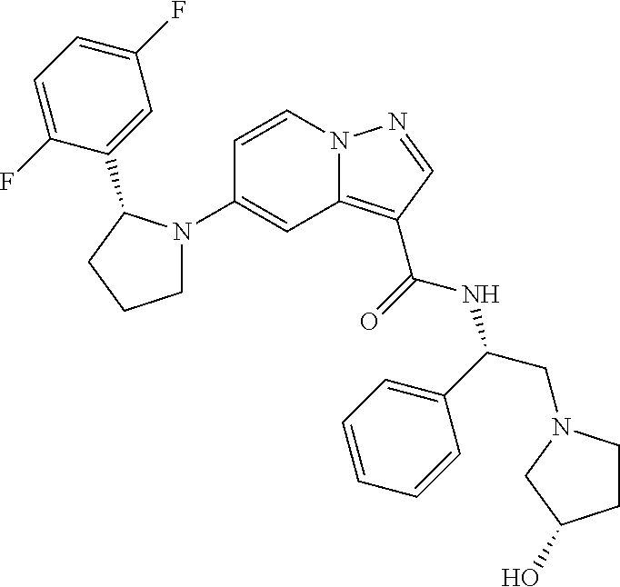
C1(N2CCCC2C2=CC(F)=CC=C2F)=CC2=C(C(=O)NC(C3=CC=CC=C3)CN3CCC(O)C3)C=NN2C=C1
